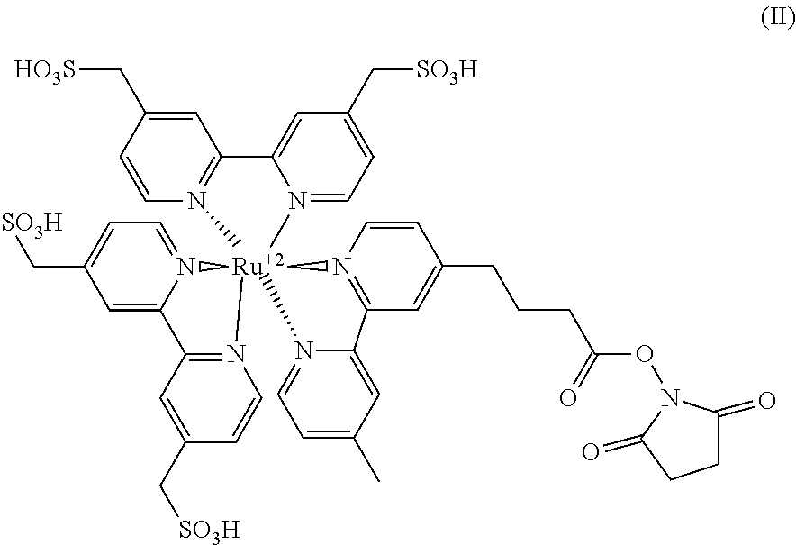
C1=C(C[HO3S])C=CN2=C1C1=CC(C[SO3H])=CC=N1[Ru]213(N2=CC=C(C[SO3H])C=C2C2=N1C=CC(C[SO3H])=C2)N1=CC=C(C)C=C1C1=N3C=CC(CCCC(ON2C(=O)CCC2=O)=O)=C1
